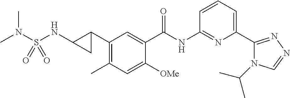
C1(C2CC2NS(=O)(N(C)C)=O)=C(C)C=C([OMe])C(C(NC2=NC(C3=NN=CN3C(C)C)=CC=C2)=O)=C1
